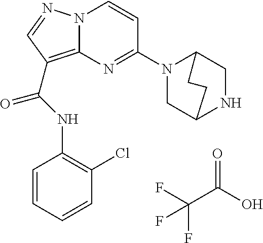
N(C(=O)C1=C2N(N=C1)C=CC(N1CC3NCC1CC3)=N2)C1=C(Cl)C=CC=C1.FC(C(O)=O)(F)F
